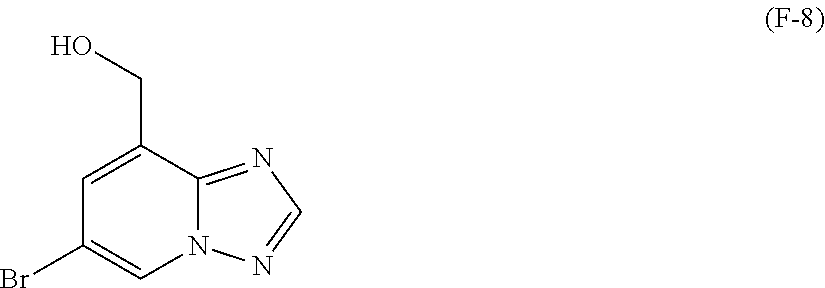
C1=C(CO)C2=NC=NN2C=C1Br
